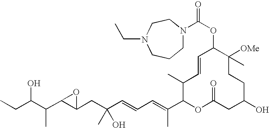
CCC(C(C1C(CC(C=CC=C(C2OC(=O)CC(O)CCC([OMe])(C)C(OC(=O)N3CCCN(CC)CC3)C=CC2C)C)(O)C)O1)C)O
